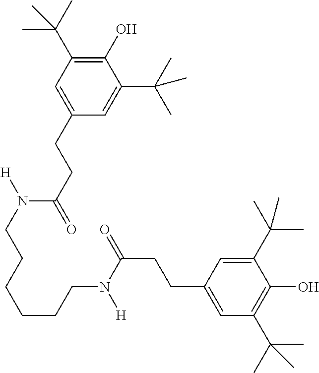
C1(O)=C(C(C)(C)C)C=C(CCC(N(CCCCCCN(C(CCC2=CC(C(C)(C)C)=C(O)C(C(C)(C)C)=C2)=O)[H])[H])=O)C=C1C(C)(C)C
